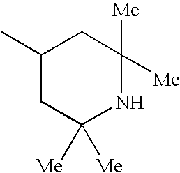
C1(C)CC([Me])([Me])NC([Me])([Me])C1
